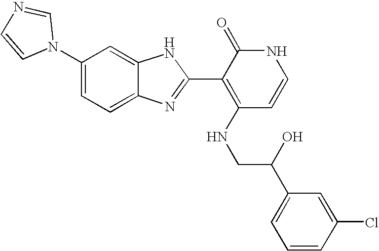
C1=C2C(=CC(N3C=NC=C3)=C1)NC(C1=C(NCC(C3=CC=CC(Cl)=C3)O)C=CNC1=O)=N2
